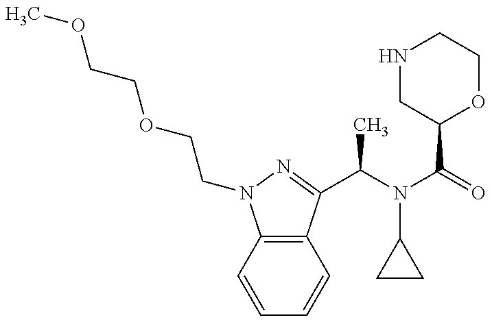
C(COCCOC)N1C2=C(C(C(C)N(C3CC3)C(C3OCCNC3)=O)=N1)C=CC=C2
